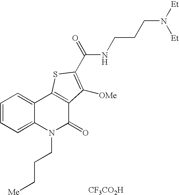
[CF3CO2H].N(C(=O)C1=C([OMe])C2=C(C3=CC=CC=C3N(CCC[Me])C2=O)S1)CCCN([Et])[Et]
